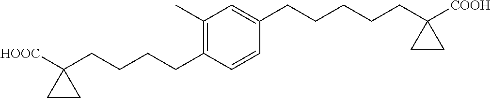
C1(C)=C(CCCCC2([HOOC])CC2)C=CC(CCCCCC2([COOH])CC2)=C1
